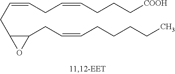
C(=CCC=CCCC[COOH])CC1C(CC=CCCCCC)O1
